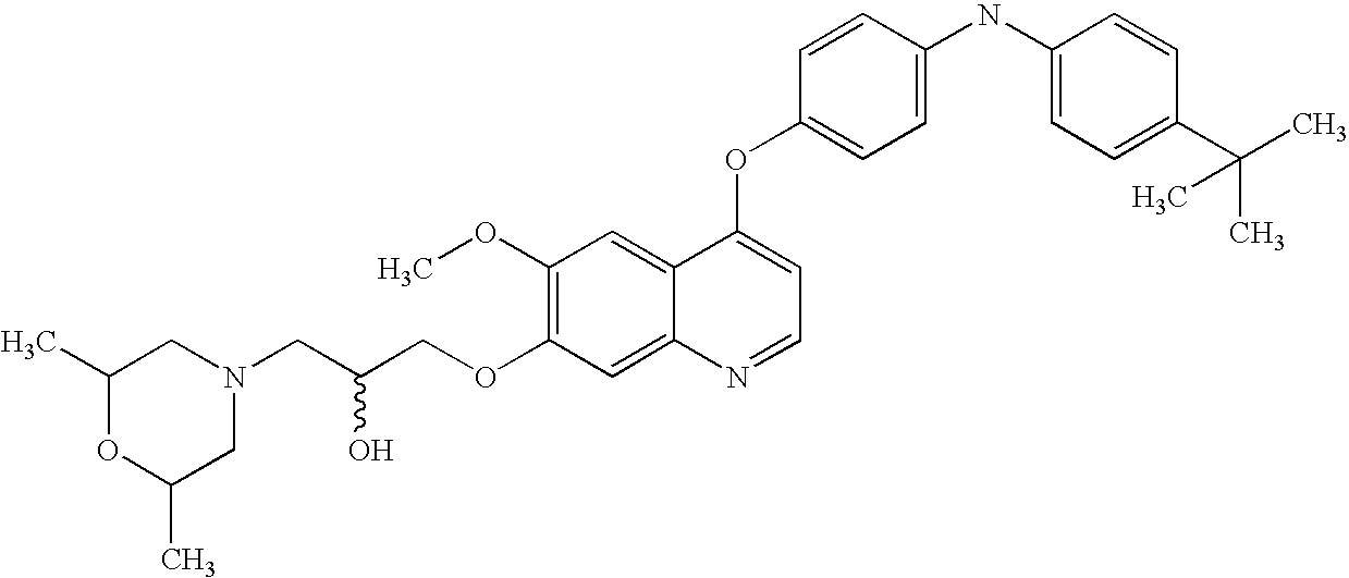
C(COC1=C(OC)C=C2C(=C1)N=CC=C2OC1=CC=C(NC2=CC=C(C(C)(C)C)C=C2)C=C1)(CN1CC(C)OC(C)C1)O
